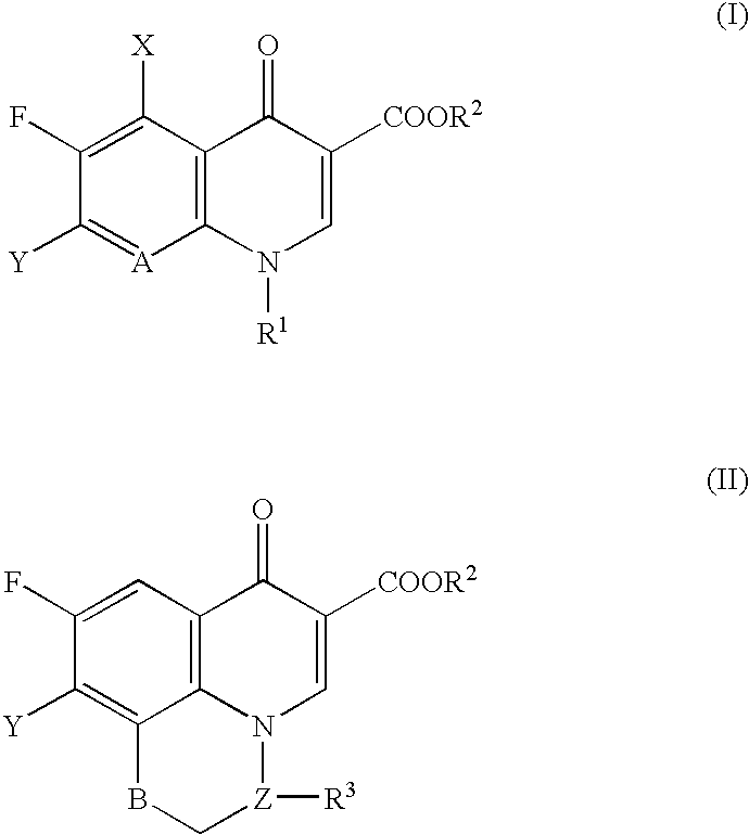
C12=C(C([X])=C(F)C([Y])=[A]1)C(=O)C([COOR2])=CN2[R1].C12=C3C=C(F)C([Y])=C1BC[Z]([R3])N2C=C([COOR2])C3=O
